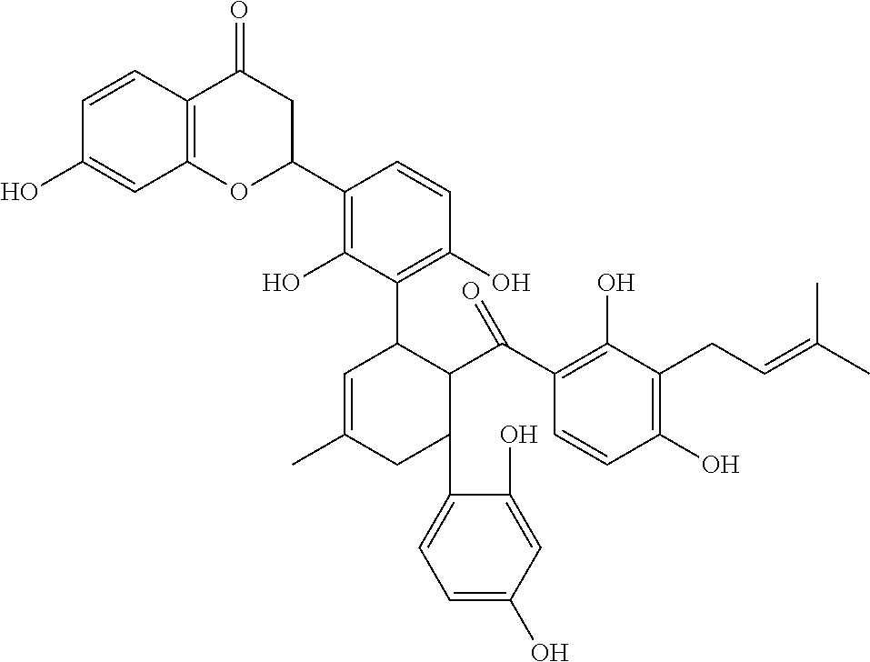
C12=C(C=CC(O)=C1)C(=O)CC(C1=C(O)C(C3C=C(C)CC(C4=CC=C(O)C=C4O)C3C(C3=C(O)C(CC=C(C)C)=C(O)C=C3)=O)=C(O)C=C1)O2
